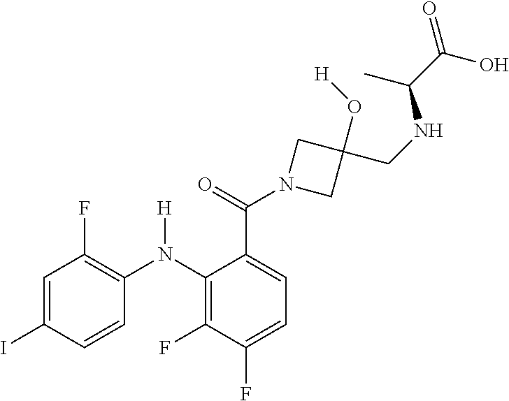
C1=C(I)C=CC(N(C2=C(F)C(F)=CC=C2C(=O)N2CC(O[H])(CNC(C(=O)O)C)C2)[H])=C1F
